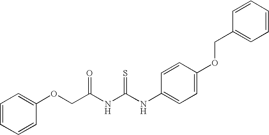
C1=CC=CC(OCC(NC(NC2=CC=C(OCC3=CC=CC=C3)C=C2)=S)=O)=C1
